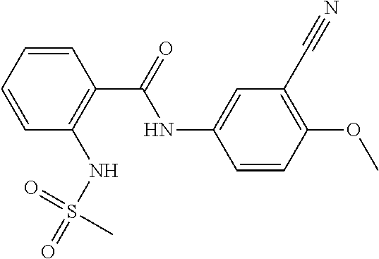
C1=CC=CC(C(=O)NC2=CC(C#N)=C(OC)C=C2)=C1NS(C)(=O)=O
